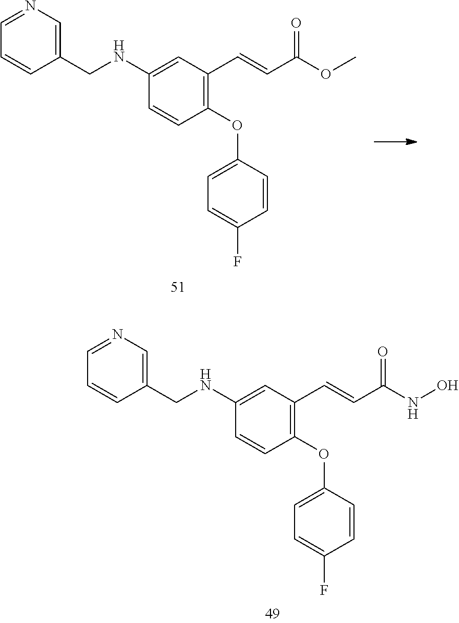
C1(OC2=CC=C(F)C=C2)=C(C=CC(NO)=O)C=C(NCC2=CN=CC=C2)C=C1.C1(OC2=CC=C(F)C=C2)=C(C=CC(OC)=O)C=C(NCC2=CN=CC=C2)C=C1
